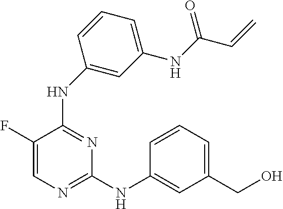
N(C1=NC=C(F)C(NC2=CC(NC(C=C)=O)=CC=C2)=N1)C1=CC(CO)=CC=C1
